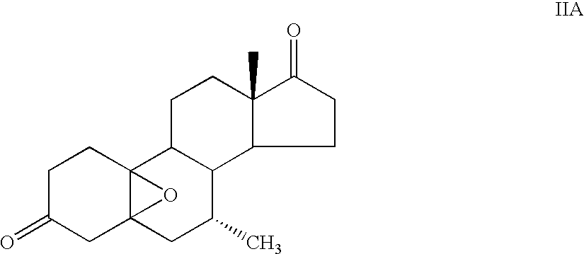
C1C(=O)CC23C(C1)(C1C(C(C)C2)C2C(C)(CC1)C(=O)CC2)O3
